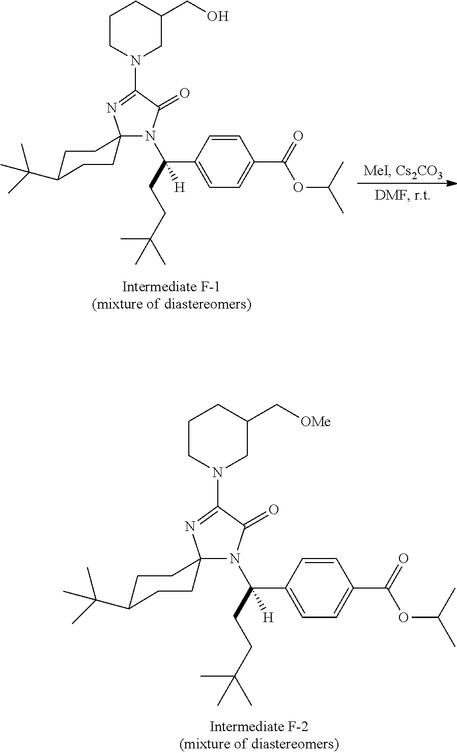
C(C(C)(C)C)CC(C1=CC=C(C(=O)OC(C)C)C=C1)([H])N1C2(CCC(C(C)(C)C)CC2)N=C(N2CC(CO)CCC2)C1=O.C(C(C)(C)C)CC(C1=CC=C(C(=O)OC(C)C)C=C1)([H])N1C2(CCC(C(C)(C)C)CC2)N=C(N2CC(C[OMe])CCC2)C1=O
